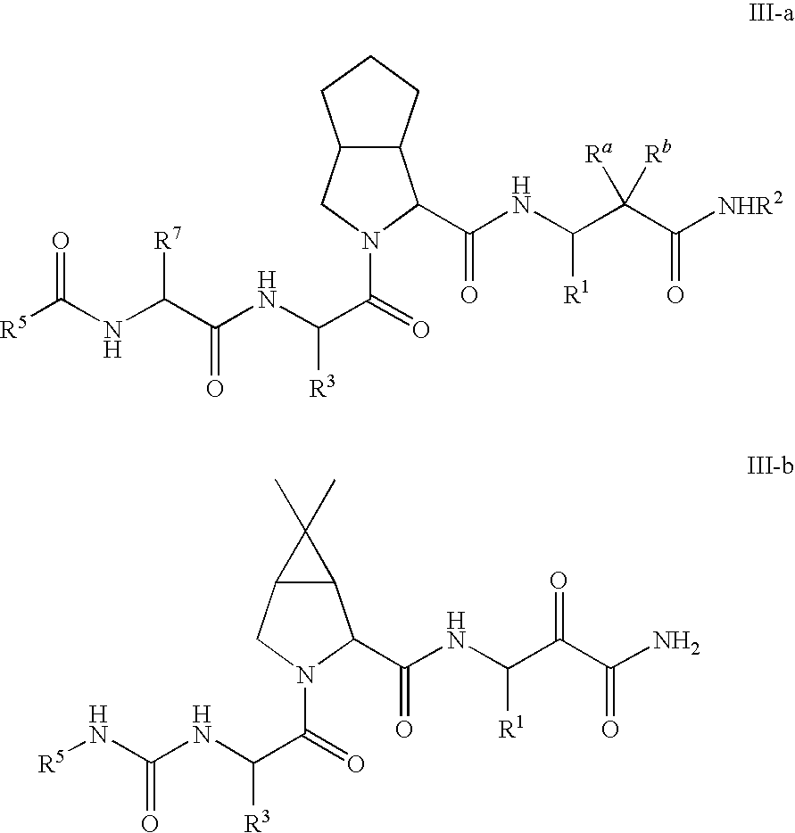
C12C(CN(C(=O)C(NC(C(NC([R5])=O)[R7])=O)[R3])C1C(NC(C(C([NHR2])=O)([Ra])[Rb])[R1])=O)CCC2.C12C(CN(C(=O)C(NC(N[R5])=O)[R3])C1C(NC(C(C(N)=O)=O)[R1])=O)C2(C)C
